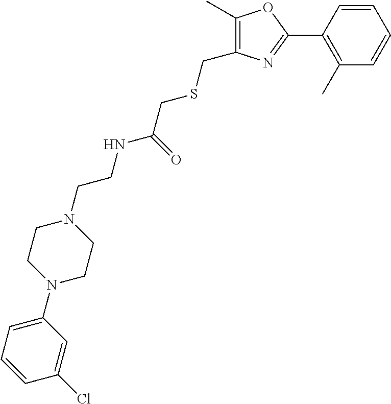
C1=C(N2CCN(CCNC(CSCC3=C(C)OC(C4=C(C)C=CC=C4)=N3)=O)CC2)C=C(Cl)C=C1
